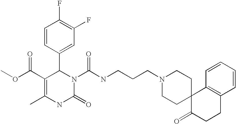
C1(F)=C(F)C=C(C2C(C(=O)OC)=C(C)NC(=O)N2C(=O)NCCCN2CCC3(CC2)C(=O)CCC2=C3C=CC=C2)C=C1
